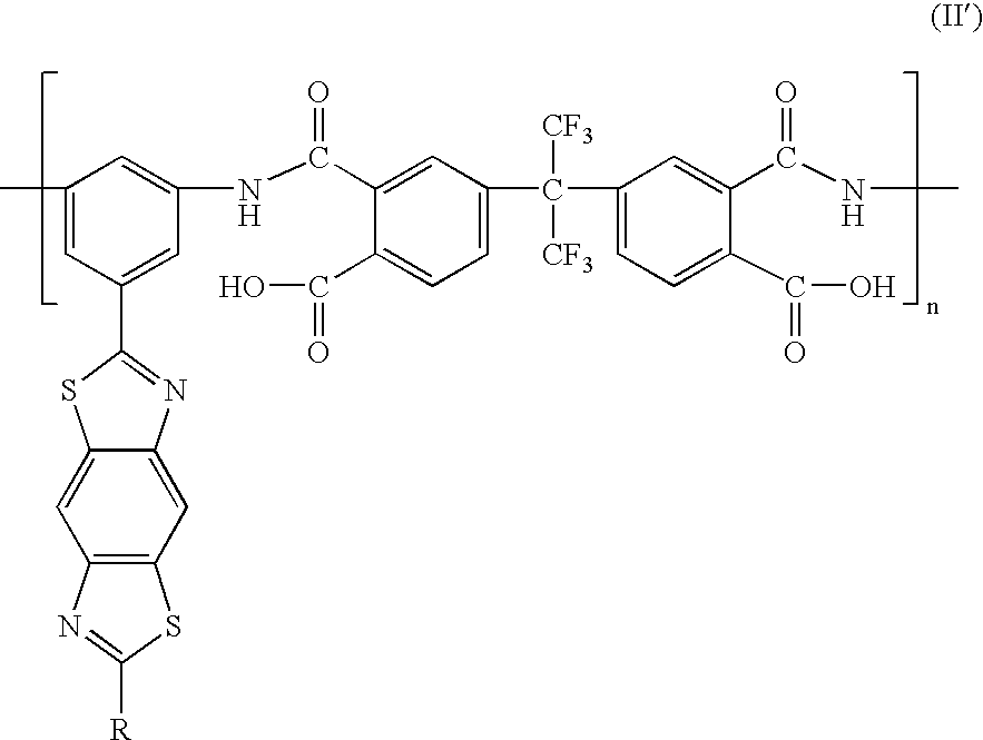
C1(C)=CC(C2=NC3=CC4=C(C=C3S2)N=C([R])S4)=CC(NC(C2=CC(C([CF3])([CF3])C3=CC=C(C(=O)O)C(C(NC)=O)=C3)=CC=C2C(O)=O)=O)=C1
